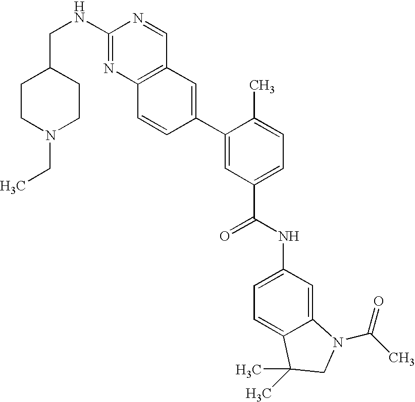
C1(NCC2CCN(CC)CC2)=NC2=C(C=N1)C=C(C1=CC(C(NC3=CC=C4C(=C3)N(C(C)=O)CC4(C)C)=O)=CC=C1C)C=C2
